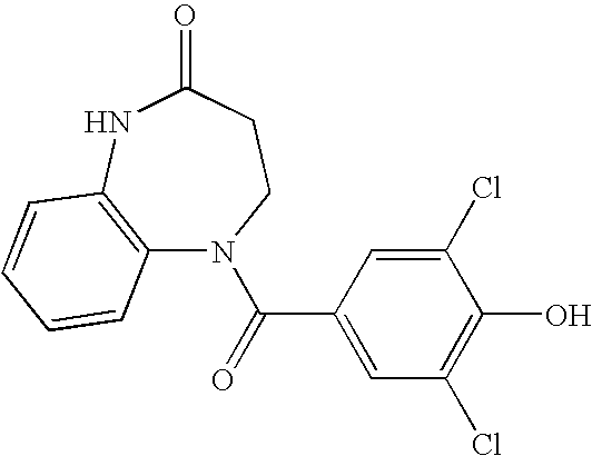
C12=C(NC(=O)CCN1C(=O)C1=CC(Cl)=C(O)C(Cl)=C1)C=CC=C2
